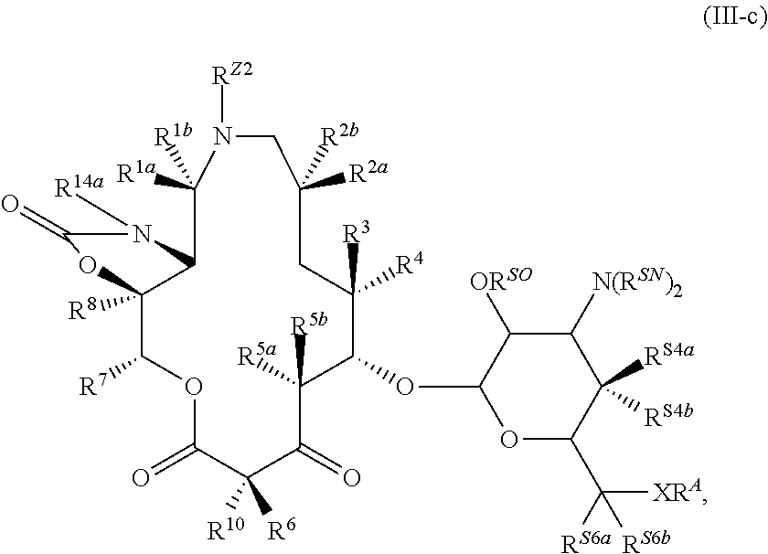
C12([R8])C([R7])OC(=O)C([R6])([R10])C(=O)C([R5b])([R5a])C(OC3OC(C([XRA])([RS6a])[RS6b])C([RS4a])([RS4b])C([N(RSN)2])C3[ORSO])C([R3])([R4])CC([R2b])([R2a])CN([RZ2])C([R1a])([R1b])C1N([R14a])C(=O)O2
